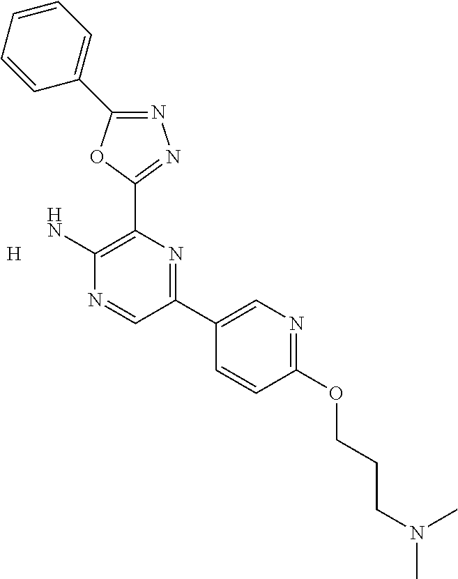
NC1=C(C2=NN=C(C3=CC=CC=C3)O2)N=C(C2=CN=C(OCCCN(C)C)C=C2)C=N1.[H]
